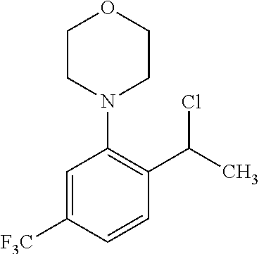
C1([F3C])=CC(N2CCOCC2)=C(C(Cl)C)C=C1
